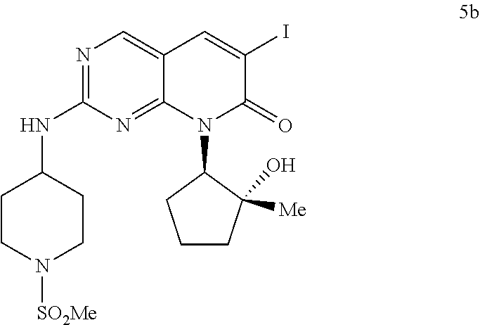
N1([SO2Me])CCC(NC2=NC=C3C(=N2)N(C2CCCC2(O)[Me])C(=O)C(I)=C3)CC1
